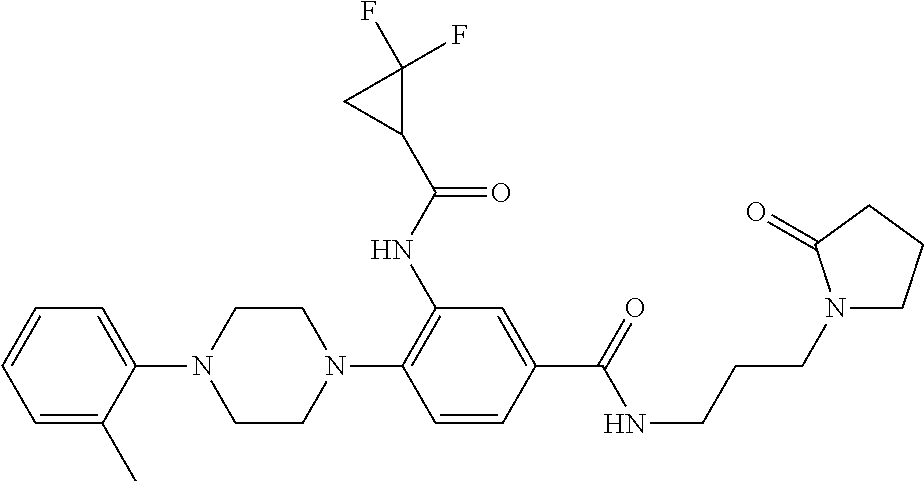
C1=CC=C(C)C(N2CCN(C3=C(NC(C4C(F)(F)C4)=O)C=C(C(=O)NCCCN4CCCC4=O)C=C3)CC2)=C1
